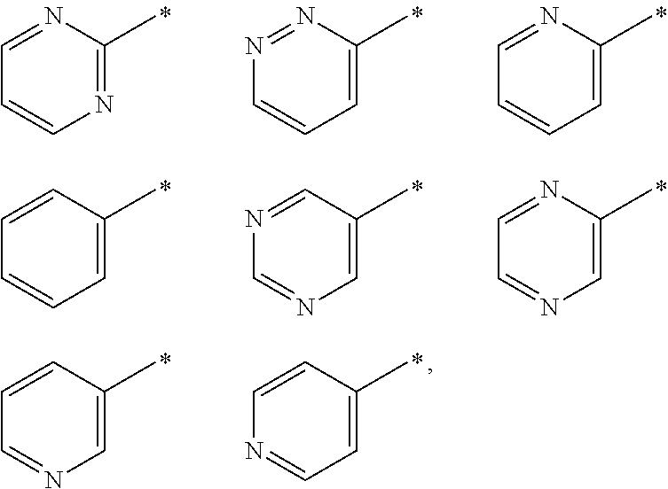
N1=C(C)N=CC=C1.C1=C(C)N=NC=C1.C1=C(C)N=CC=C1.C1=C(C)C=CC=C1.C1=C(C)C=NC=N1.C1=C(C)N=CC=N1.C1=C(C)C=CC=N1.C1=C(C)C=CN=C1
